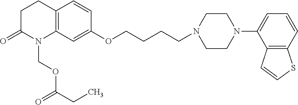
C12=C(C=C(OCCCCN3CCN(C4=CC=CC5=C4C=CS5)CC3)C=C1)N(COC(=O)CC)C(=O)CC2
